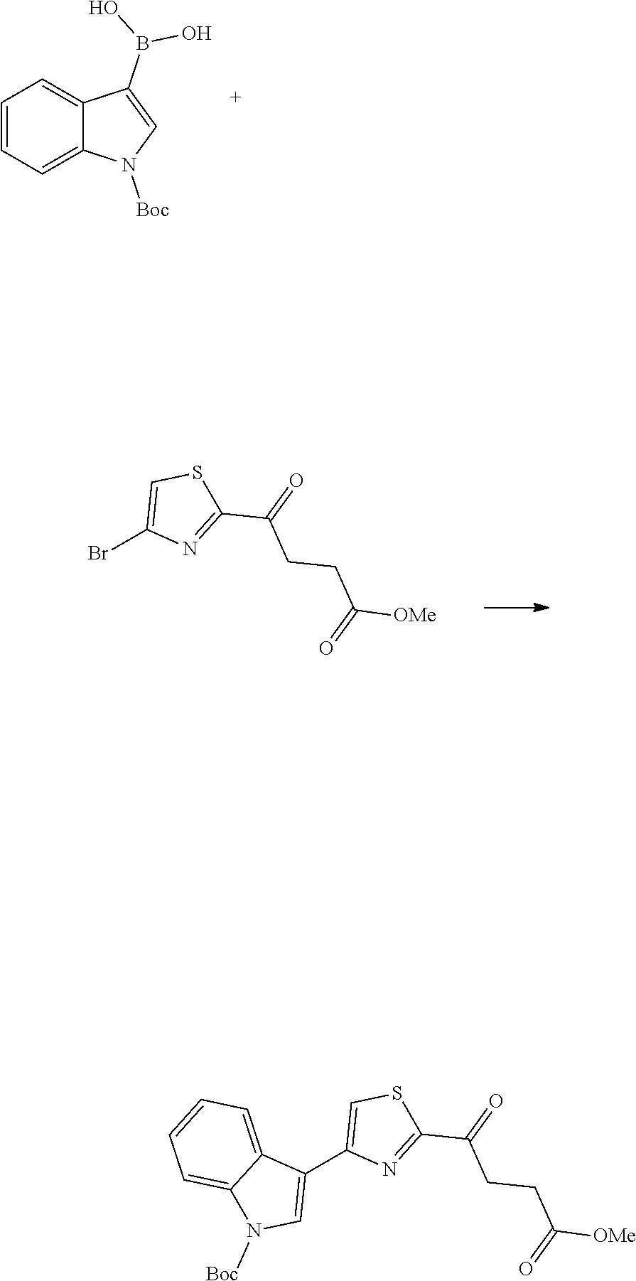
C1=CC=C2C(=C1)C(B(O)O)=CN2[Boc].BrC1=CSC(C(=O)CCC([OMe])=O)=N1.C1(C2=CSC(C(=O)CCC([OMe])=O)=N2)=CN([Boc])C2=CC=CC=C12
